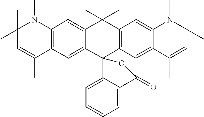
C1=C2C(C)(C)C3=C(C=C4C(=C3)N(C)C(C)(C)C=C4C)C3(C2=CC2=C1N(C)C(C)(C)C=C2C)C1=CC=CC=C1C(=O)O3
